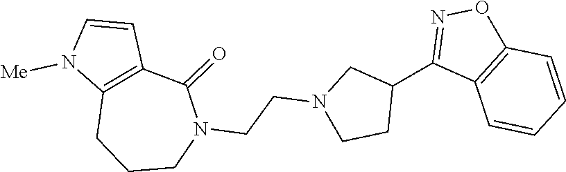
N1(CCN2CCC(C3=NOC4=C3C=CC=C4)C2)C(=O)C2=C(CCC1)N([Me])C=C2
